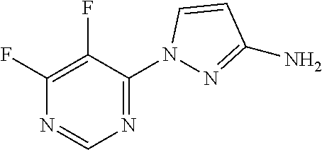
N1=C(N2N=C(N)C=C2)C(F)=C(F)N=C1
